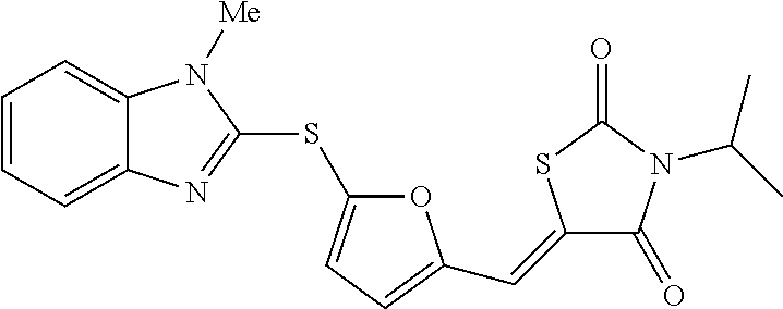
C1=CC=C2C(=C1)N([Me])C(SC1=CC=C(C=C3C(=O)N(C(C)C)C(=O)S3)O1)=N2
